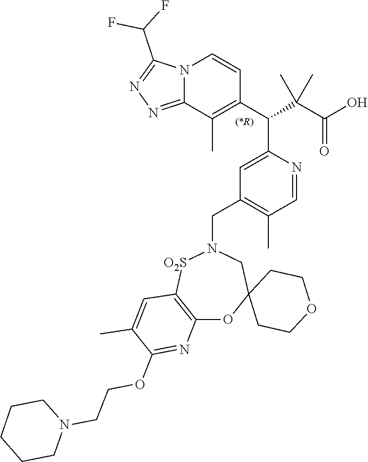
N12C(=NN=C1C(F)F)C(C)=C(C(C(C(O)=O)(C)C)C1=CC(CN3[O2S]C4=C(OC5(C3)CCOCC5)N=C(OCCN3CCCCC3)C(C)=C4)=C(C)C=N1)C=C2
